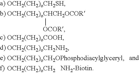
[OCH2(CH2)oCH2OPhosphodiacylglyceryl].[OCH2(CH2)oCH2].[OCH2(CH2)oCH2SH].[OCH2(CH2)oCHCH2OCOR][OCOR].[OCH2(CH2)oCOOH].[OCH2(CH2)oCH2NH2]
